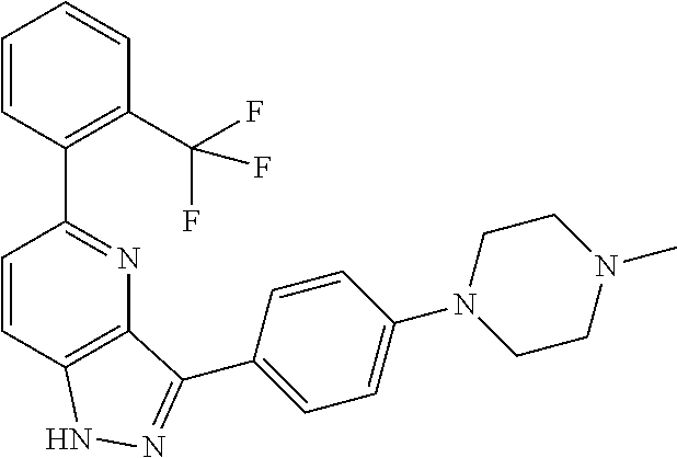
C1=CC2=C(N=C1C1=C(C(F)(F)F)C=CC=C1)C(C1=CC=C(N3CCN(C)CC3)C=C1)=NN2
